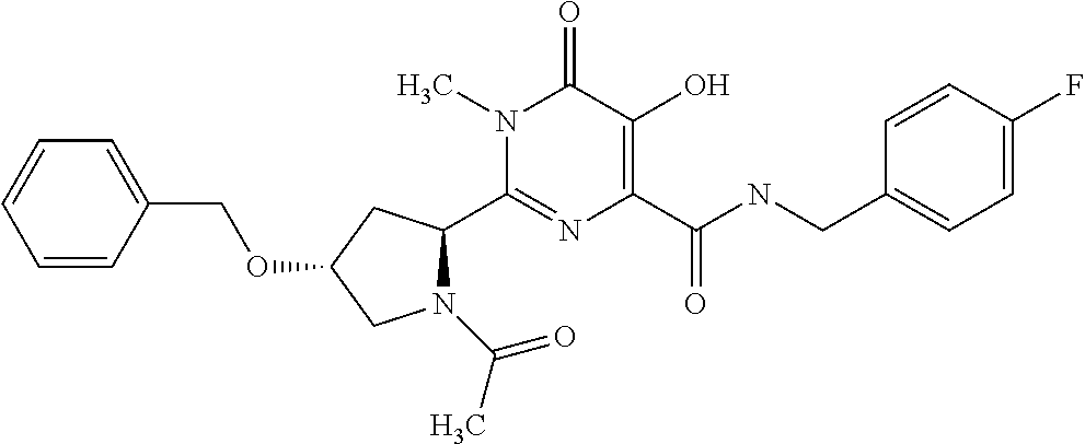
N1(C(=O)C)C(C2=NC(C(NCC3=CC=C(F)C=C3)=O)=C(O)C(=O)N2C)CC(OCC2=CC=CC=C2)C1
